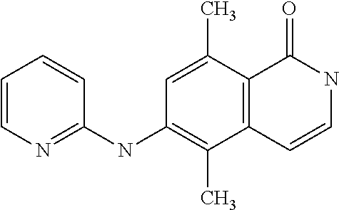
C1=CN=C(NC2=C(C)C3=C(C(C)=C2)C(=O)NC=C3)C=C1
